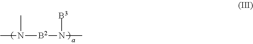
CN([B2]N([B3])C)C
